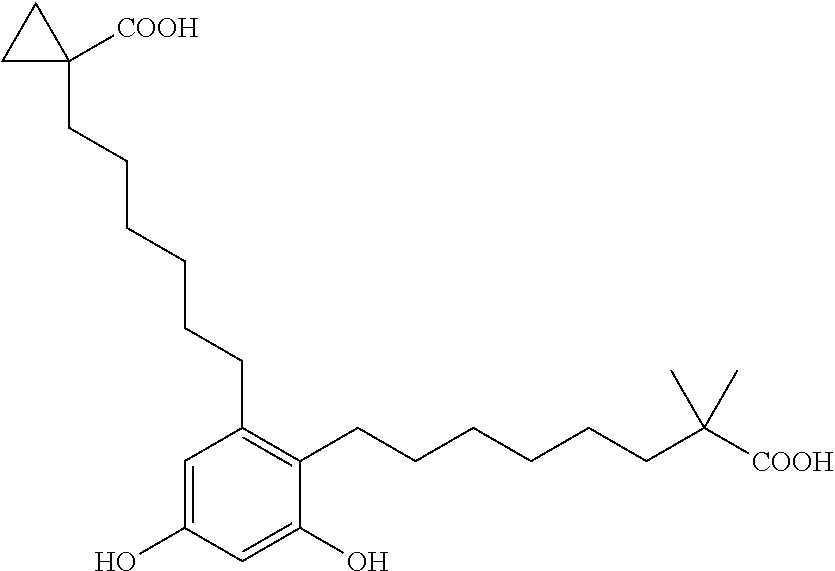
C1(O)=CC(CCCCCCC2([COOH])CC2)=C(CCCCCCC(C)(C)[COOH])C(O)=C1
